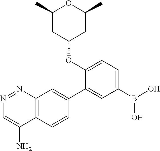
C12=C(C=CC(C3=CC(B(O)O)=CC=C3OC3CC(C)OC(C)C3)=C1)C(N)=CN=N2
